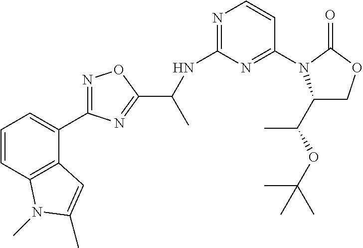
C1=CC2=C(C(C3=NOC(C(NC4=NC=CC(N5C(C(OC(C)(C)C)C)COC5=O)=N4)C)=N3)=C1)C=C(C)N2C
